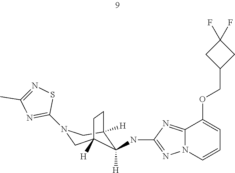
C12=NC(NC3([H])C4([H])CN(C5=NC(C)=NS5)CC3([H])CC4)=NN1C=CC=C2OCC1CC(F)(F)C1
